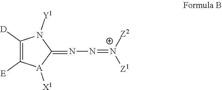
C1([D])=C([E])[A]([X1])C(=NN=[N+]([Z1])[Z2])N1[Y1]
